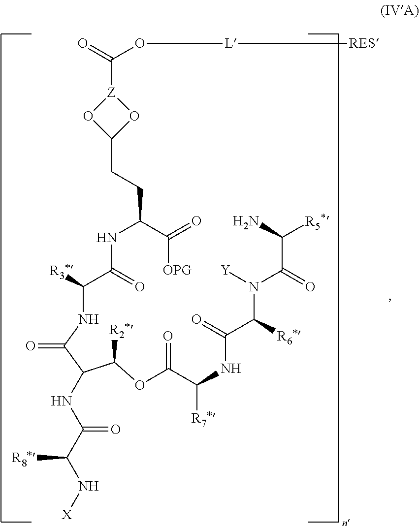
O=C(O[L][RES])[Z]1OC(CCC(NC(C([R3*])NC(C(C(OC(C(NC(C(N([Y])C(=O)C(N)[R5*])[R6*])=O)[R7*])=O)[R2*])NC(C(N[X])[R8*])=O)=O)=O)C(=O)[OPG])O1
